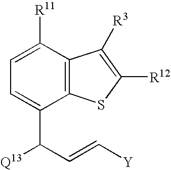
C1=C([R11])C2=C(C(C(C=C[Y])[Q13])=C1)SC([R12])=C2[R3]
